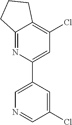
C12=NC(C3=CN=CC(Cl)=C3)=CC(Cl)=C1CCC2
